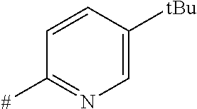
C1=CC([tBu])=CN=C1[#]
